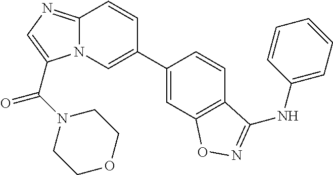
C1(C2=CN3C(=NC=C3C(=O)N3CCOCC3)C=C2)=CC2=C(C=C1)C(NC1=CC=CC=C1)=NO2
